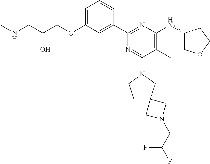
C1=C(OCC(CNC)O)C=C(C2=NC(NC3COCC3)=C(C)C(N3CCC4(C3)CN(CC(F)F)C4)=N2)C=C1
